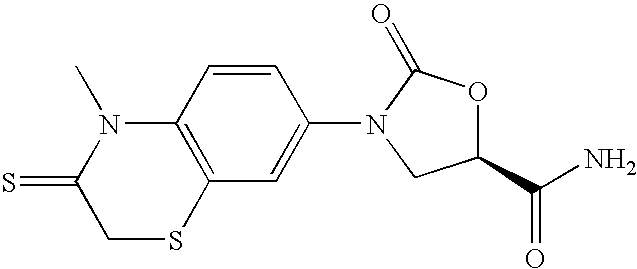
C12=C(C=C(N3C(=O)OC(C(=O)N)C3)C=C1)SCC(=S)N2C
